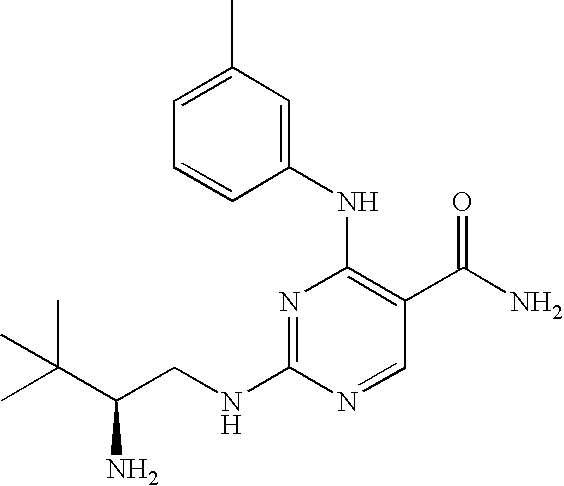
N1=C(NCC(C(C)(C)C)N)N=CC(C(N)=O)=C1NC1=CC(C)=CC=C1
